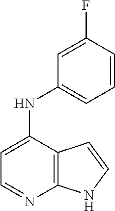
C12=C(C(NC3=CC=CC(F)=C3)=CC=N1)C=CN2
